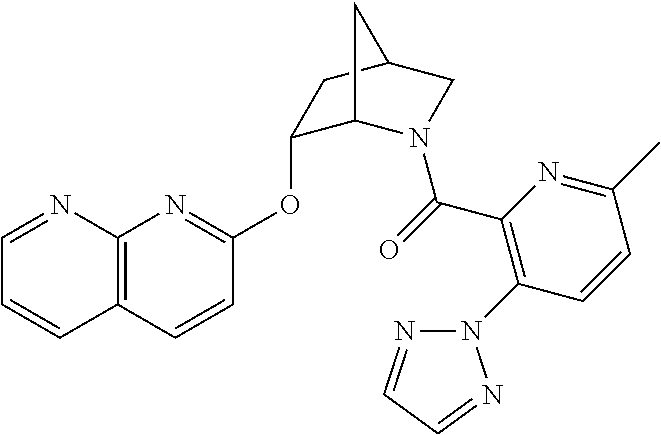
C12=C(C=CC(OC3C4N(C(=O)C5=C(N6N=CC=N6)C=CC(C)=N5)CC(C3)C4)=N1)C=CC=N2
